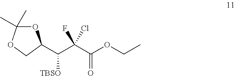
O1C(C)(C)OCC1C(C(C(OCC)=O)(F)Cl)[TBSO]
